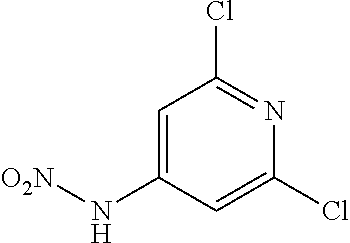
C1=C(N[O2N])C=C(Cl)N=C1Cl
